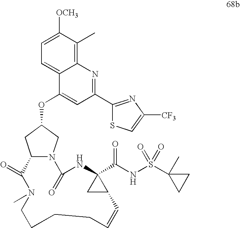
C1=C([OCH3])C(C)=C2C(=C1)C(OC1CN3C(C1)C(=O)N(C)CCCCC=CC1C(C(NS(C4(C)CC4)(=O)=O)=O)(NC3=O)C1)=CC(C1=NC([CF3])=CS1)=N2
